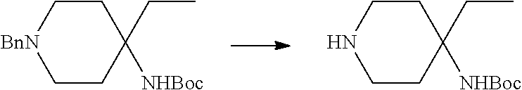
C1CC([NHBoc])(CC)CCN1.C1CC([NHBoc])(CC)CC[BnN]1
